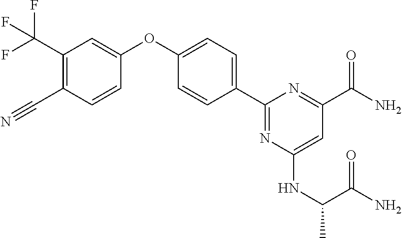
C1(C(F)(F)F)=C(C#N)C=CC(OC2=CC=C(C3=NC(NC(C(N)=O)C)=CC(C(N)=O)=N3)C=C2)=C1
